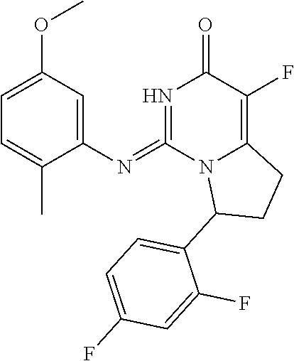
C1(N=C2=NC(=O)C(F)=C3N2C(C2=CC=C(F)C=C2F)CC3)=CC(OC)=CC=C1C
